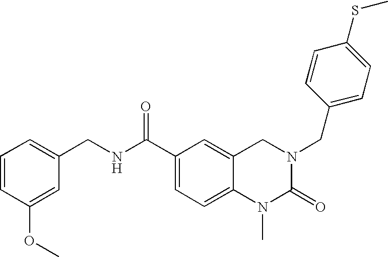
C(C1=CC=C2C(=C1)CN(CC1=CC=C(SC)C=C1)C(=O)N2C)(NCC1=CC=CC(OC)=C1)=O
